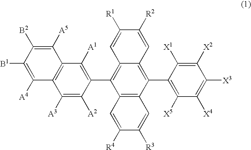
C1([A5])=C([B2])C([B1])=C([A4])C2=C1C([A1])=C(C1=C3C(=C(C4=C([X5])C([X4])=C([X3])C([X2])=C4[X1])C4=C1C=C([R4])C([R3])=C4)C=C([R2])C([R1])=C3)C([A2])=C2[A3]
